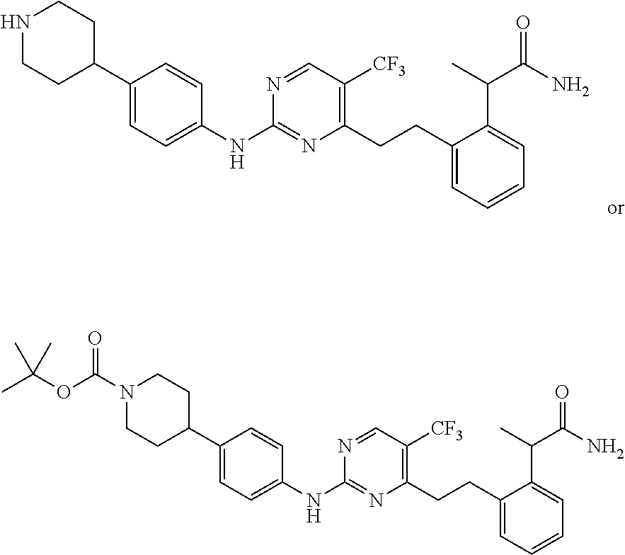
N1CCC(C2=CC=C(NC3=NC(CCC4=CC=CC=C4C(C(N)=O)C)=C([CF3])C=N3)C=C2)CC1.N1(C(OC(C)(C)C)=O)CCC(C2=CC=C(NC3=NC(CCC4=CC=CC=C4C(C(N)=O)C)=C([CF3])C=N3)C=C2)CC1
